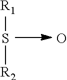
O.S([R1])[R2]
